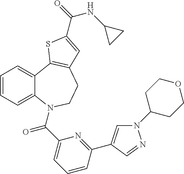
C1=CC=C2C(=C1)C1=C(CCN2C(C2=CC=CC(C3=CN(C4CCOCC4)N=C3)=N2)=O)C=C(C(=O)NC2CC2)S1
